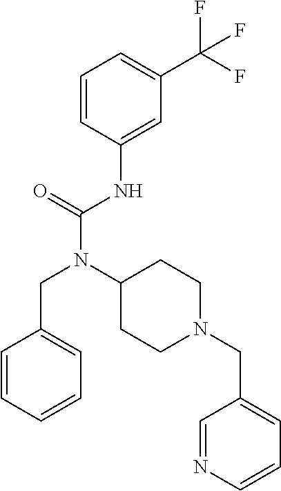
C1=CC(NC(N(C2CCN(CC3=CC=CN=C3)CC2)CC2=CC=CC=C2)=O)=CC(C(F)(F)F)=C1
